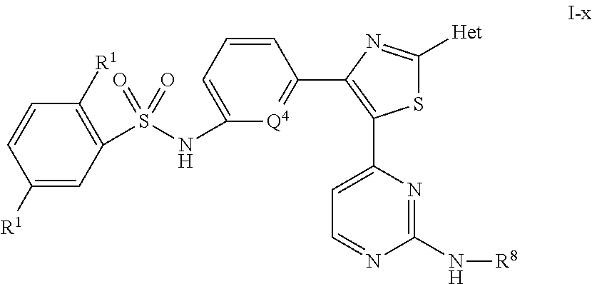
C1([R1])=CC(S(NC2=CC=CC(C3=C(C4=CC=NC(N[R8])=N4)SC([Het])=N3)=[Q4]2)(=O)=O)=C([R1])C=C1
